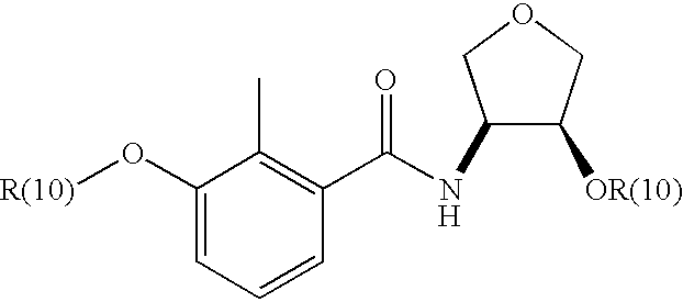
C1(NC(C2=C(C)C(O[R(10)])=CC=C2)=O)C([OR(10)])COC1.[H]
